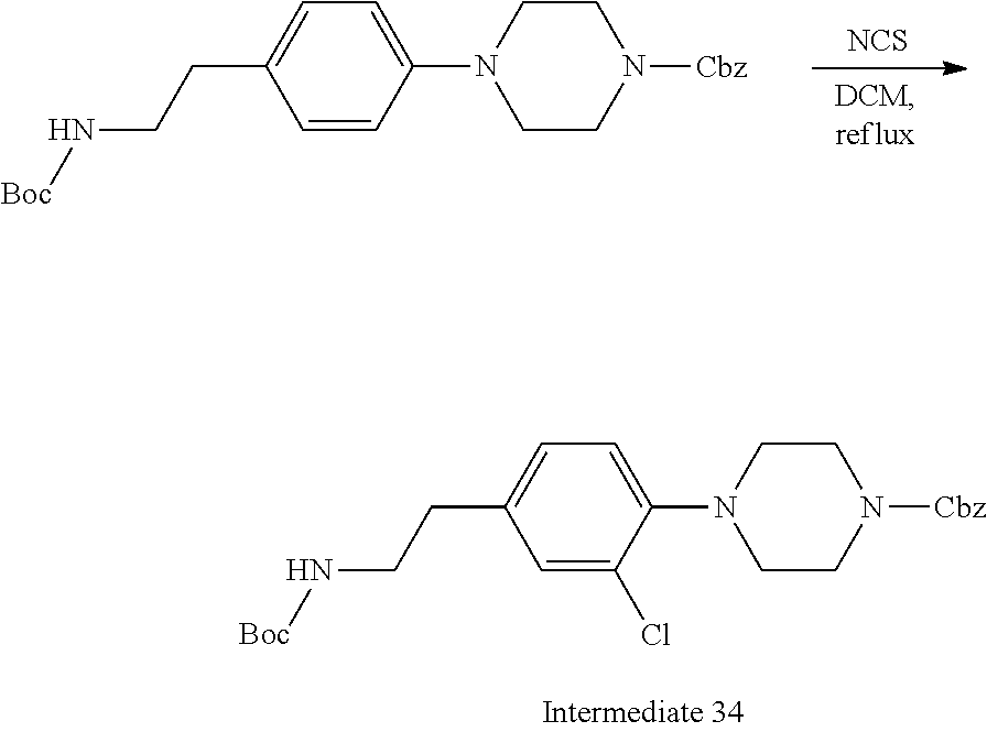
[NCS].C1=CC(N2CCN([Cbz])CC2)=CC=C1CCN[Boc].C1=C(Cl)C(N2CCN([Cbz])CC2)=CC=C1CCN[Boc]
